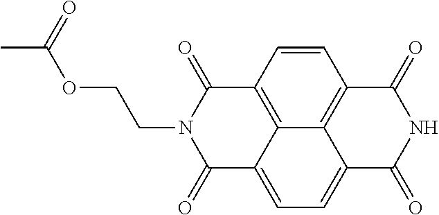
N1(CCOC(=O)C)C(=O)C2=C3C(=CC=C4C3=C(C=C2)C(=O)NC4=O)C1=O
